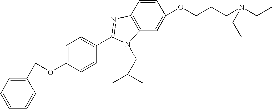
C1=CC2=C(C=C1OCCCN(CC)CC)N(CC(C)C)C(C1=CC=C(OCC3=CC=CC=C3)C=C1)=N2
